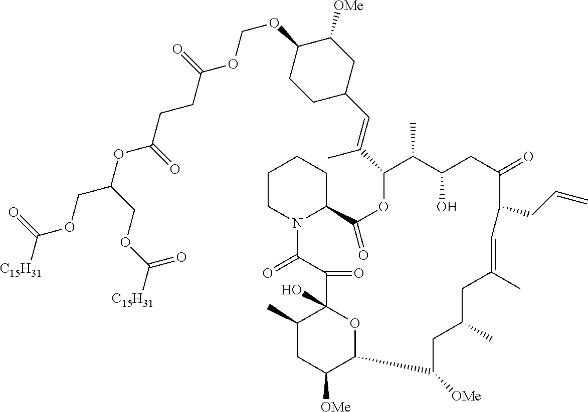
C1CN2C(CC1)C(=O)OC(C(=CC1CCC(OCOC(CCC(OC(COC([C15H31])=O)COC([C15H31])=O)=O)=O)C([OMe])C1)C)C(C)C(O)CC(=O)C(CC=C)C=C(C)CC(C)CC([OMe])C1C([OMe])CC(C)C(O)(C(=O)C2=O)O1
